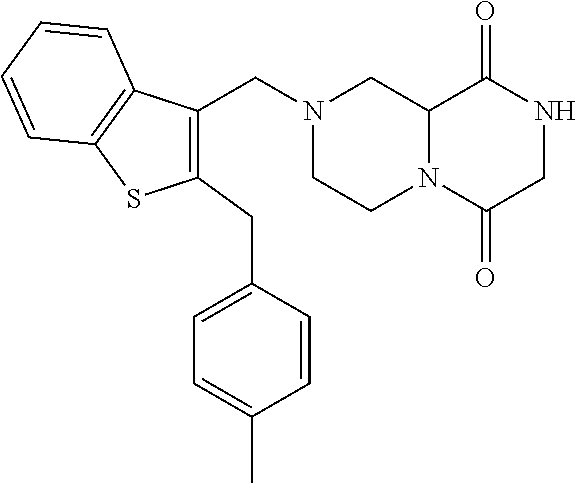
C12N(C(=O)CNC1=O)CCN(CC1=C(CC3=CC=C(C)C=C3)SC3=C1C=CC=C3)C2
